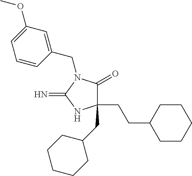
C1(CCC2CCCCC2)(CC2CCCCC2)C(=O)N(CC2=CC(OC)=CC=C2)C(=N)N1
